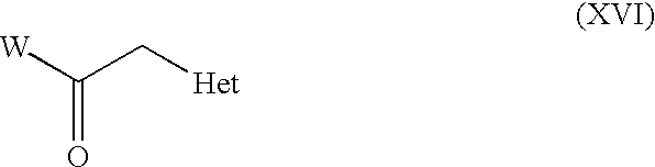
[W]C(C[Het])=O
